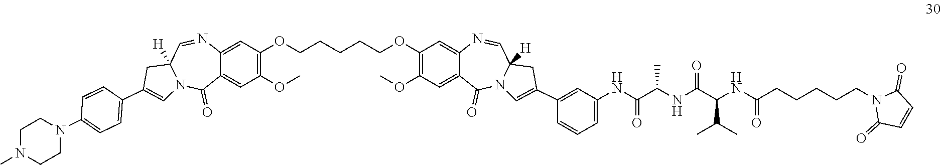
C12=CC(OCCCCCOC3=C(OC)C=C4C(=C3)N=CC3([H])N(C4=O)C=C(C4=CC(NC(C(NC(C(NC(CCCCCN5C(=O)C=CC5=O)=O)C(C)C)=O)C)=O)=CC=C4)C3)=C(OC)C=C1C(=O)N1C([H])(C=N2)CC(C2=CC=C(N3CCN(C)CC3)C=C2)=C1
